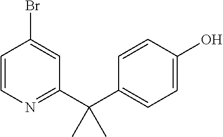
C1=CN=C(C(C2=CC=C(O)C=C2)(C)C)C=C1Br
